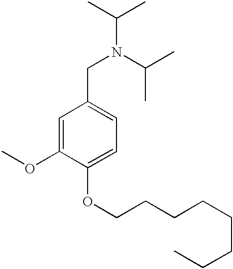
N(CC1=CC=C(OCCCCCCCC)C(OC)=C1)(C(C)C)C(C)C
